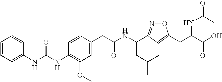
C1=CC(C)=C(NC(NC2=C(OC)C=C(CC(NC(CC(C)C)C3=NOC(CC(C(O)=O)NC(C)=O)=C3)=O)C=C2)=O)C=C1
